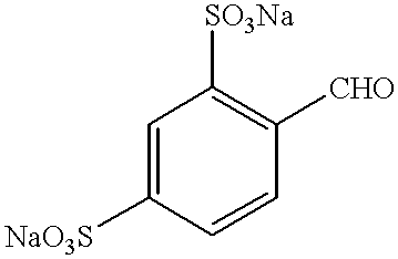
C1=C([NaO3S])C=CC([CHO])=C1[SO3Na]
